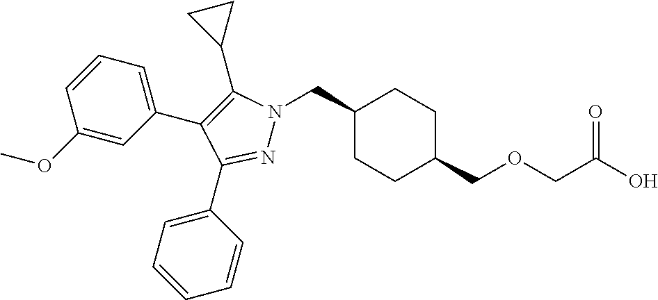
C1(CN2N=C(C3=CC=CC=C3)C(C3=CC=CC(OC)=C3)=C2C2CC2)CCC(COCC(O)=O)CC1
